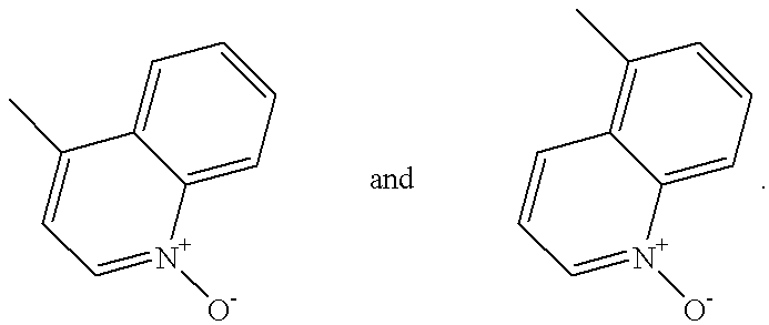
C1=[N+]([O-])C2=CC=CC=C2C(C)=C1.C1=[N+]([O-])C2=CC=CC(C)=C2C=C1
